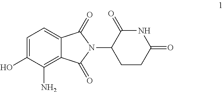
C1=C(O)C(N)=C2C(=C1)C(=O)N(C1CCC(=O)NC1=O)C2=O
